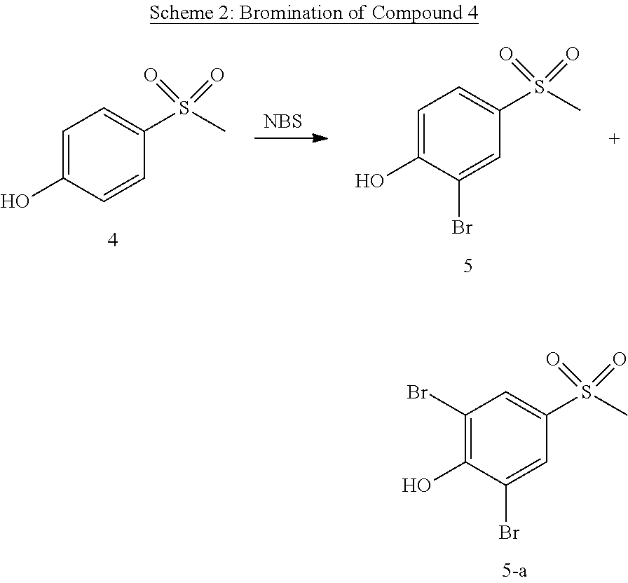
S(C)(=O)(=O)C1=CC=C(O)C=C1.[NBS].S(C)(=O)(=O)C1=CC=C(O)C(Br)=C1.S(C)(=O)(=O)C1=CC(Br)=C(O)C(Br)=C1
